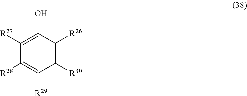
C1([R27])=C(O)C([R26])=C([R30])C([R29])=C1[R28]
